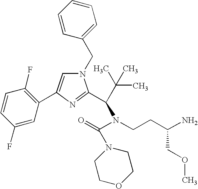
N1(CC2=CC=CC=C2)C=C(C2=C(F)C=CC(F)=C2)N=C1C(N(C(=O)N1CCOCC1)CCC(N)COC)C(C)(C)C
